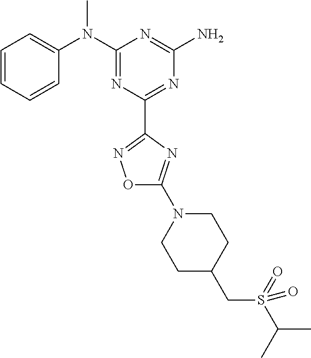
C1=CC=CC(N(C2=NC(C3=NOC(N4CCC(CS(=O)(C(C)C)=O)CC4)=N3)=NC(N)=N2)C)=C1
